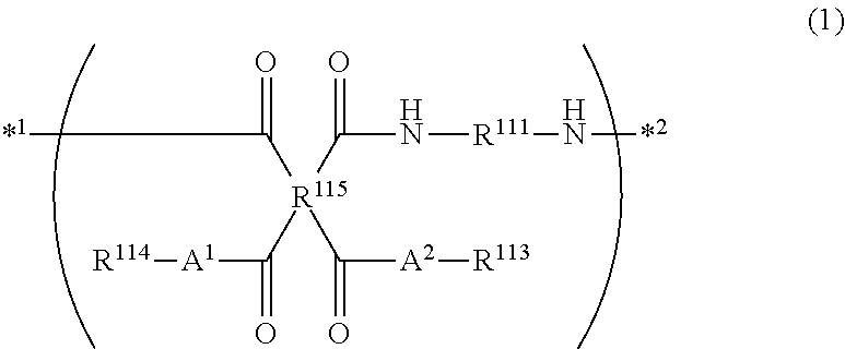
C(=O)([R115](C(N[R111]N[*2])=O)(C([A1][R114])=O)C([A2][R113])=O)[*1]
